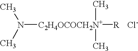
N([C2H4OCOCH2N+](C)(C)[R])(C)C.[Cl-]
